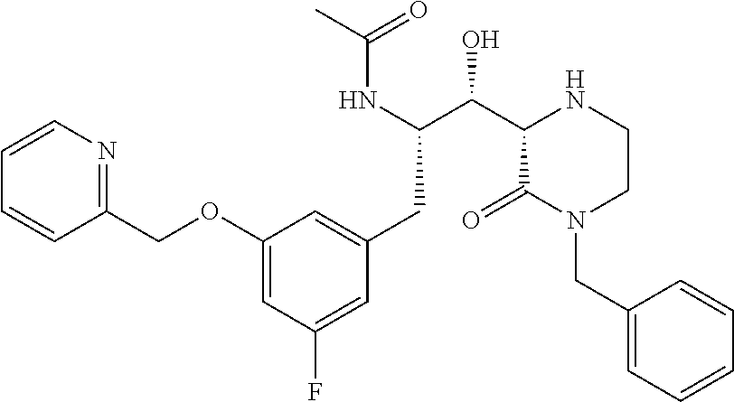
C1(OCC2=NC=CC=C2)=CC(F)=CC(CC(C(O)C2C(=O)N(CC3=CC=CC=C3)CCN2)NC(C)=O)=C1
